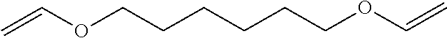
C(COC=C)CCCCOC=C
